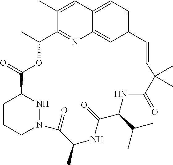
C1(C)=CC2=CC=C3C=C2N=C1C(C)OC(=O)C1CCCN(N1)C(=O)C(C)NC(=O)C(C(C)C)NC(=O)C(C)(C)C=C3
